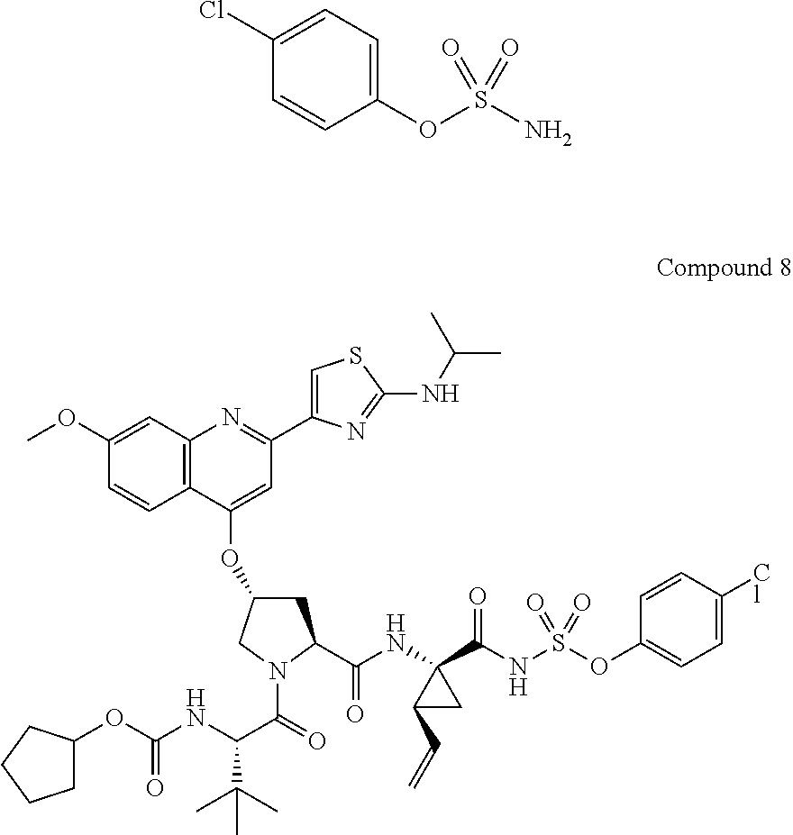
C1(OS(N)(=O)=O)=CC=C(Cl)C=C1.C12=C(C(OC3CC(C(NC4(C(NS(OC5=CC=C(Cl)C=C5)(=O)=O)=O)C(C=C)C4)=O)N(C(C(NC(OC4CCCC4)=O)C(C)(C)C)=O)C3)=CC(C3=CSC(NC(C)C)=N3)=N1)C=CC(OC)=C2
